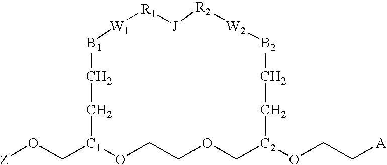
[Z]OC[C1]1OCCOC[C2](OCC[A])CC[B2][W2][R2][J][R1][W1][B1]CC1
